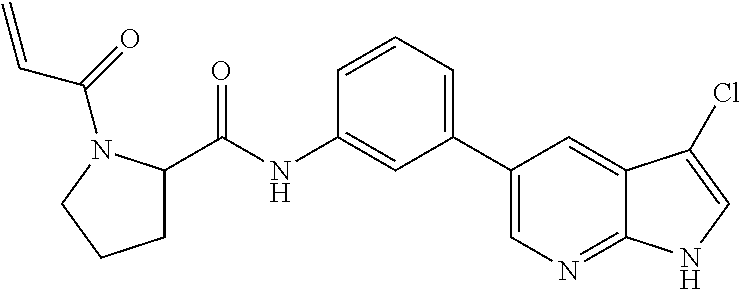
N(C1=CC(C2=CN=C3C(=C2)C(Cl)=CN3)=CC=C1)C(C1CCCN1C(C=C)=O)=O
